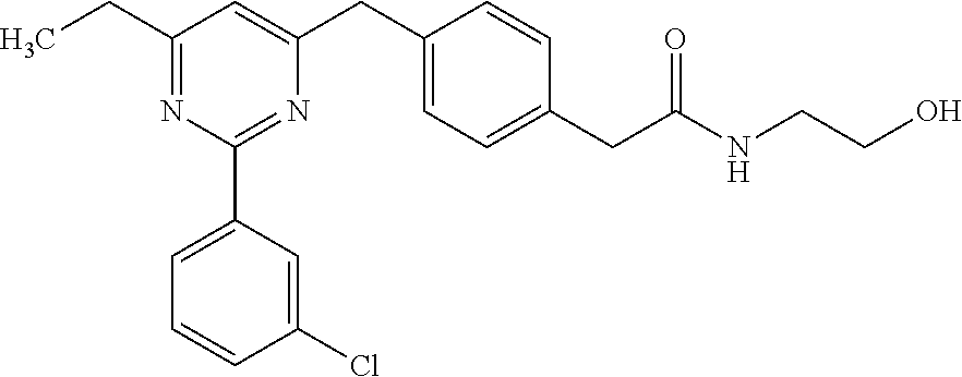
C1(CC)=NC(C2=CC=CC(Cl)=C2)=NC(CC2=CC=C(CC(NCCO)=O)C=C2)=C1
